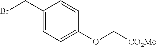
C1(CBr)=CC=C(OC[CO2Me])C=C1
